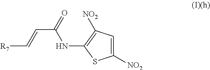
[R7]C=CC(=O)NC1=C([NO2])C=C([NO2])S1
